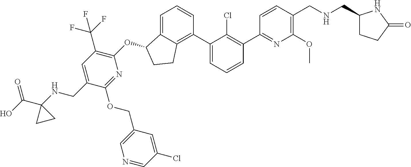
O(C1C2=CC=CC(C3=CC=CC(C4=NC(OC)=C(CNCC5CCC(=O)N5)C=C4)=C3Cl)=C2CC1)C1=C(C(F)(F)F)C=C(CNC2(C(O)=O)CC2)C(OCC2=CN=CC(Cl)=C2)=N1
